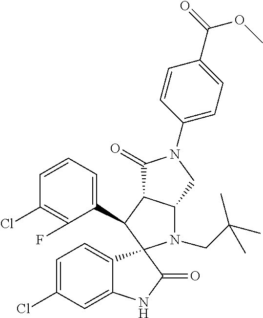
C1(C2C3C(N(CC(C)(C)C)C24C2=CC=C(Cl)C=C2NC4=O)CN(C2=CC=C(C(OC)=O)C=C2)C3=O)=CC=CC(Cl)=C1F
